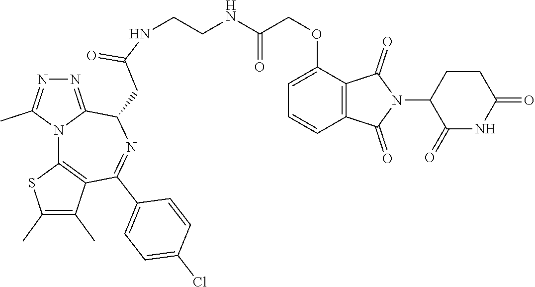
C(CNC(COC1=CC=CC2=C1C(=O)N(C1C(=O)NC(=O)CC1)C2=O)=O)NC(CC1C2=NN=C(C)N2C2=C(C(C)=C(C)S2)C(C2=CC=C(Cl)C=C2)=N1)=O
